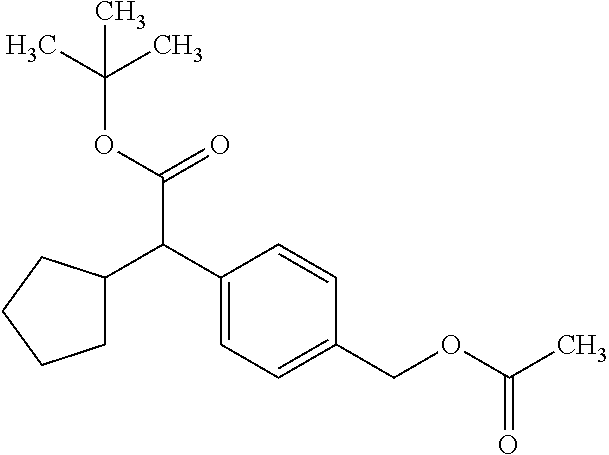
C1(C(C(OC(C)(C)C)=O)C2CCCC2)=CC=C(COC(C)=O)C=C1
